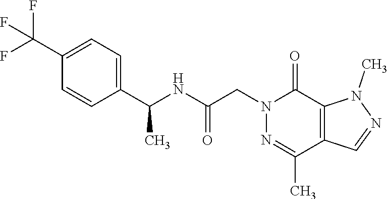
C1(C(NC(CN2N=C(C)C3=C(C2=O)N(C)N=C3)=O)C)=CC=C(C(F)(F)F)C=C1
